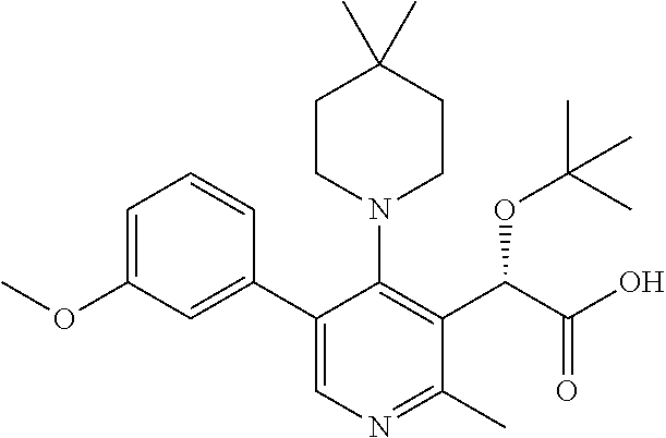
C1=C(OC)C=C(C2=CN=C(C)C(C(C(O)=O)OC(C)(C)C)=C2N2CCC(C)(C)CC2)C=C1
